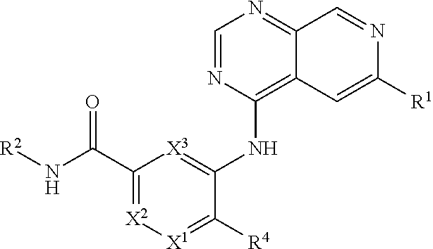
C1=NC(NC2=[X3]C(C(N[R2])=O)=[X2][X1]=C2[R4])=C2C(=N1)C=NC([R1])=C2
